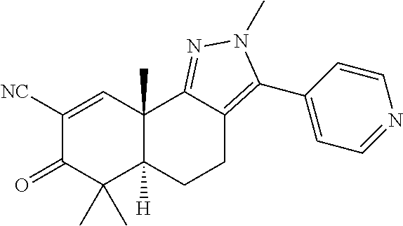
C1([NC])=CC2(C)C([H])(C(C)(C)C1=O)CCC1=C(C3=CC=NC=C3)N(C)N=C21
